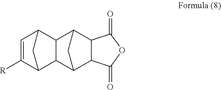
C12C3CC(C1C(=O)OC2=O)C1C3C2C=C([R])C1C2
